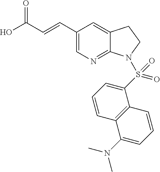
C1(C=CC(O)=O)=CN=C2C(=C1)CCN2S(C1=CC=CC2=C1C=CC=C2N(C)C)(=O)=O
